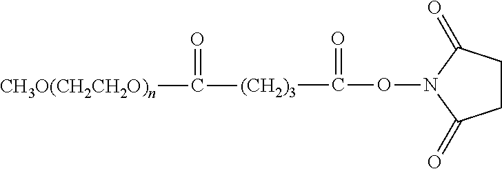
C1CC(=O)N(OC([(CH2)3]C(=O)[CH3O(CH2CH2O)n])=O)C1=O
